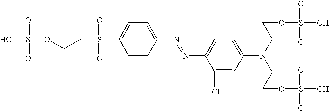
S(OCCS(C1=CC=C(N=NC2=CC=C(N(CCOS(O)(=O)=O)CCOS(O)(=O)=O)C=C2Cl)C=C1)(=O)=O)(=O)(=O)O
